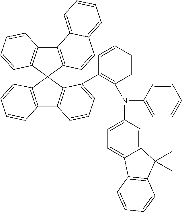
C12=C(C3(C4=C1C=CC=C4)C1=C(C4=C3C(C3=C(N(C5=CC=CC=C5)C5=CC=C6C(=C5)C(C)(C)C5=C6C=CC=C5)C=CC=C3)=CC=C4)C=CC=C1)C=CC1=CC=CC=C21
